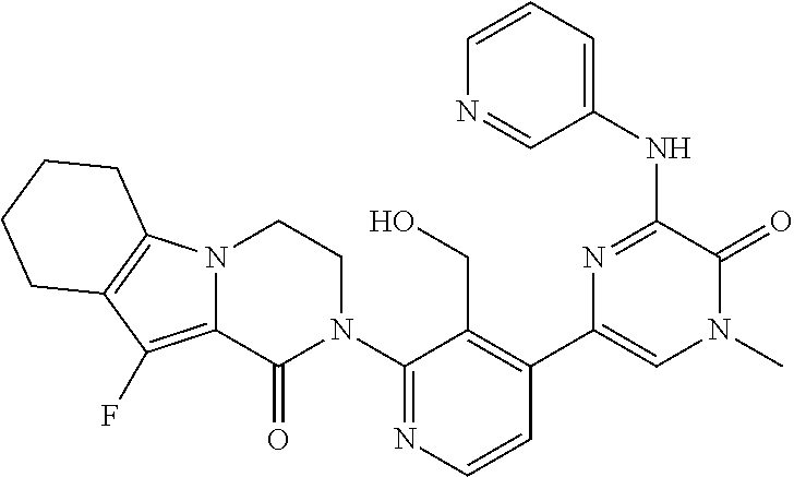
N12C(=C(F)C3=C1CCCC3)C(=O)N(C1=NC=CC(C3=CN(C)C(=O)C(NC4=CC=CN=C4)=N3)=C1CO)CC2
